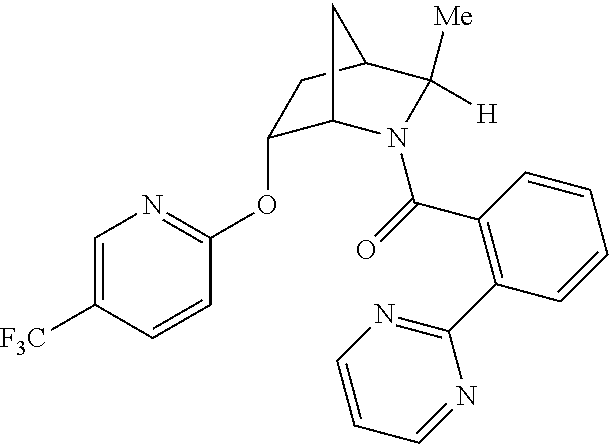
C1(OC2=NC=C([F3C])C=C2)C2N(C(=O)C3=C(C4=NC=CC=N4)C=CC=C3)C([Me])([H])C(C1)C2
